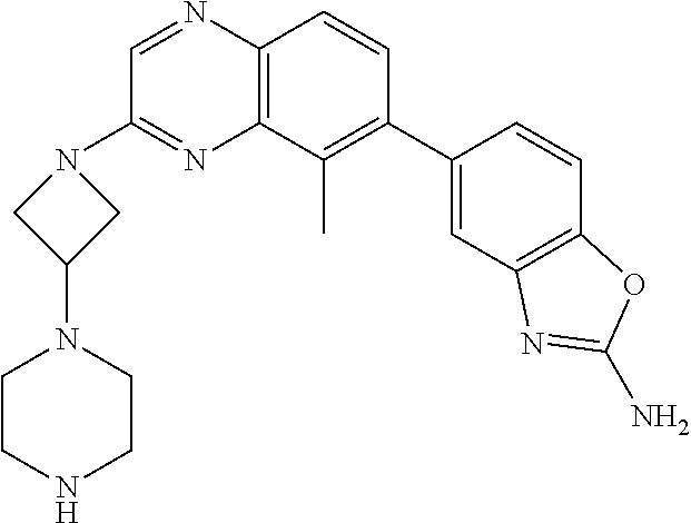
C1(C2=C(C)C3=C(C=C2)N=CC(N2CC(N4CCNCC4)C2)=N3)=CC2=C(C=C1)OC(N)=N2
